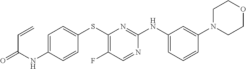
C1=C(NC(=O)C=C)C=CC(SC2=C(F)C=NC(NC3=CC=CC(N4CCOCC4)=C3)=N2)=C1
